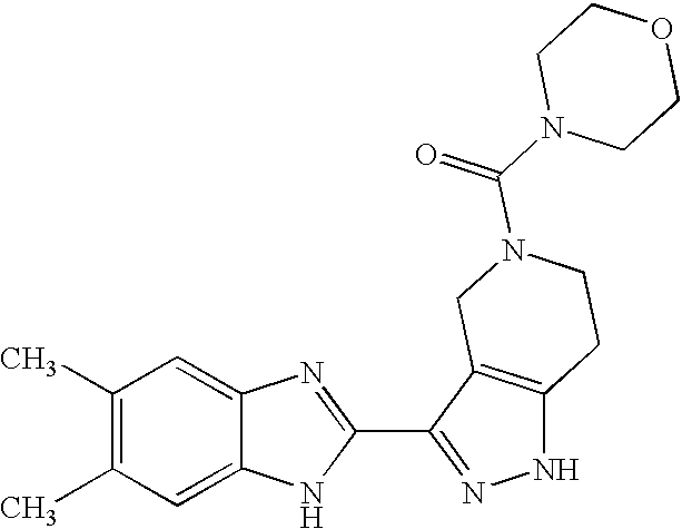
C1(C)=C(C)C=C2C(=C1)N=C(C1=NNC3=C1CN(C(N1CCOCC1)=O)CC3)N2
